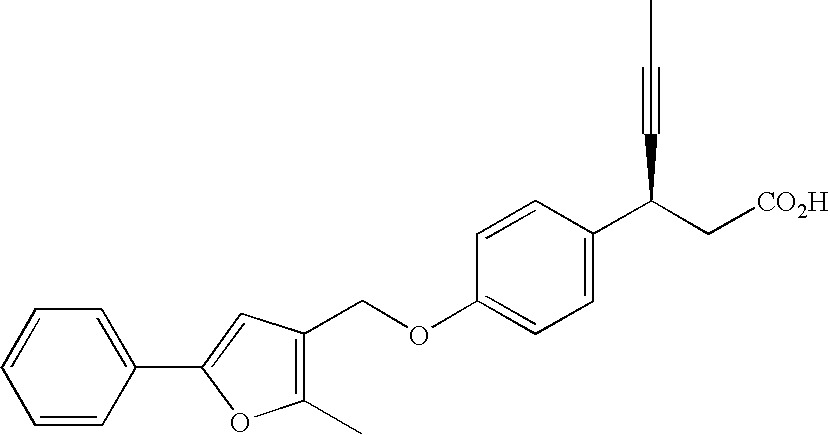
C(OC1=CC=C(C(C#CC)C[CO2H])C=C1)C1=C(C)OC(C2=CC=CC=C2)=C1
